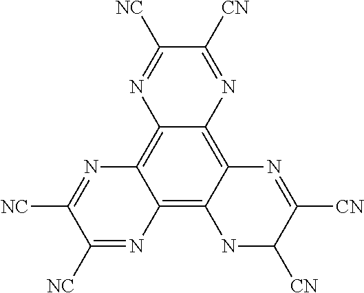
C12=C3C(=C4C(=C1N=C([NC])C([NC])=N2)N=C([NC])C([CN])=N4)N=C([CN])C([CN])N3
